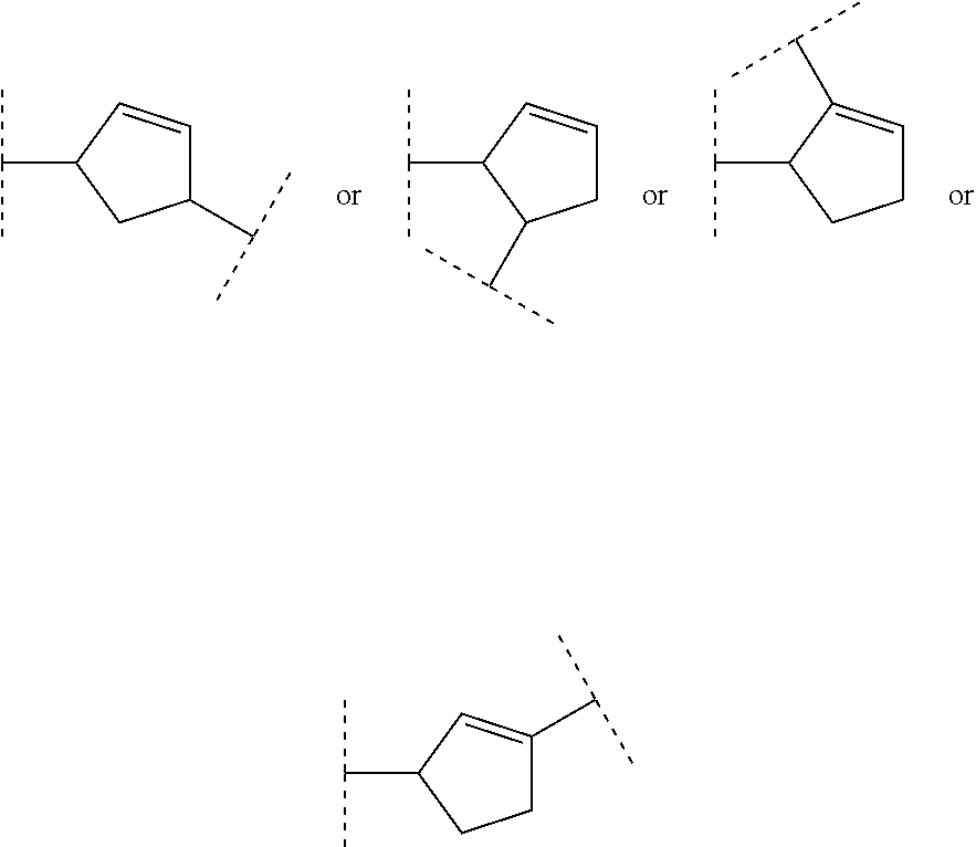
C1(C(C)C)C=CC(C(C)C)C1.C1C=CC(C(C)C)C1C(C)C.C1=C(C(C)C)C(C(C)C)CC1.C1(C(C)C)=CC(C(C)C)CC1
